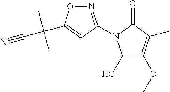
C1(O)C(OC)=C(C)C(=O)N1C1=NOC(C(C#N)(C)C)=C1
